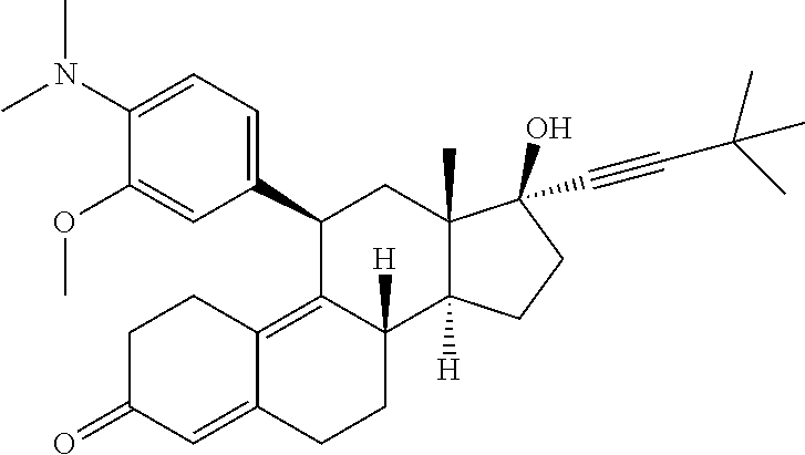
C1(C2=CC=C(N(C)C)C(OC)=C2)C2=C3C(=CC(=O)CC3)CCC2([H])C2([H])C(C)(C1)C(C#CC(C)(C)C)(O)CC2
